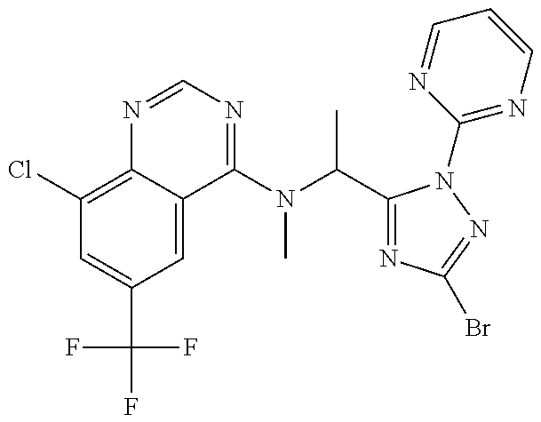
C1(Cl)=C2C(=CC(C(F)(F)F)=C1)C(N(C(C1=NC(Br)=NN1C1=NC=CC=N1)C)C)=NC=N2
